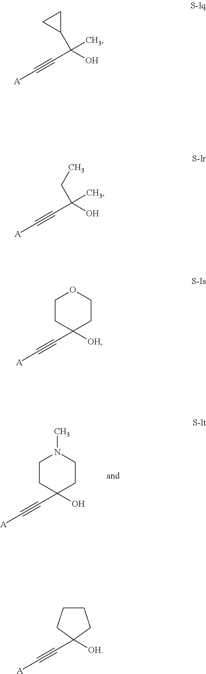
[A]C#CC1(O)CCN(C)CC1.[A]C#CC(O)(C)C1CC1.[A]C#CC(O)(C)CC.[A]C#CC1([OH])CCCC1.[A]C#CC1([OH])CCOCC1
